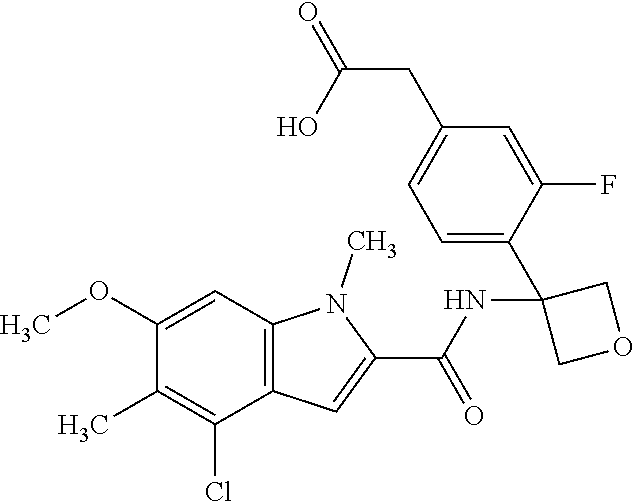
C12=C(C=C(OC)C(C)=C1Cl)N(C)C(C(NC1(C3=CC=C(CC(=O)O)C=C3F)COC1)=O)=C2
